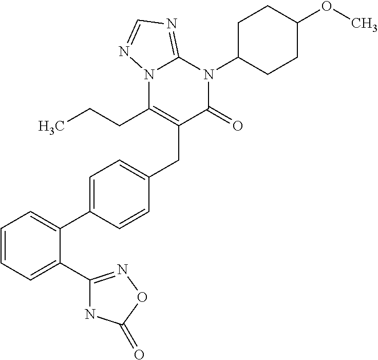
C1=CC=C(C2=NOC(=O)N2)C(C2=CC=C(CC3=C(CCC)N4C(=NC=N4)N(C4CCC(OC)CC4)C3=O)C=C2)=C1
